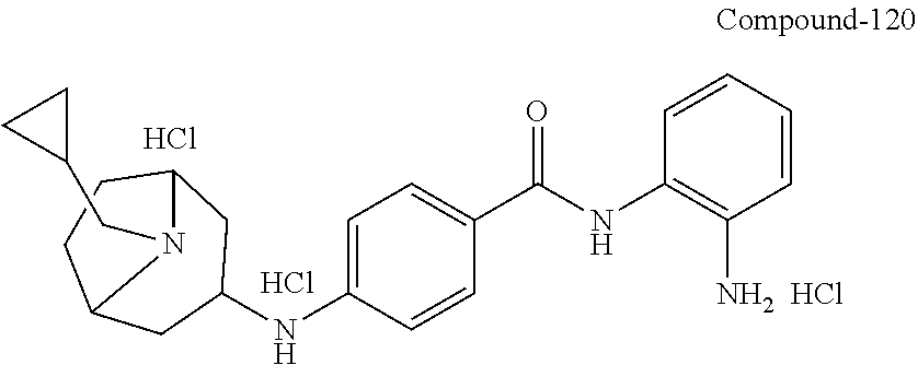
C1=C(NC2CC3CCC(C2)N3CC2CC2)C=CC(C(NC2=C([NH2  HCl])C=CC=C2)=O)=C1.Cl.Cl
